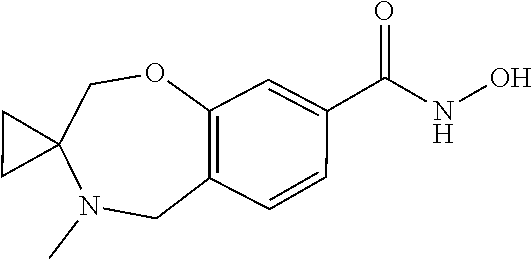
N(O)C(C1=CC2=C(C=C1)CN(C)C1(CC1)CO2)=O
